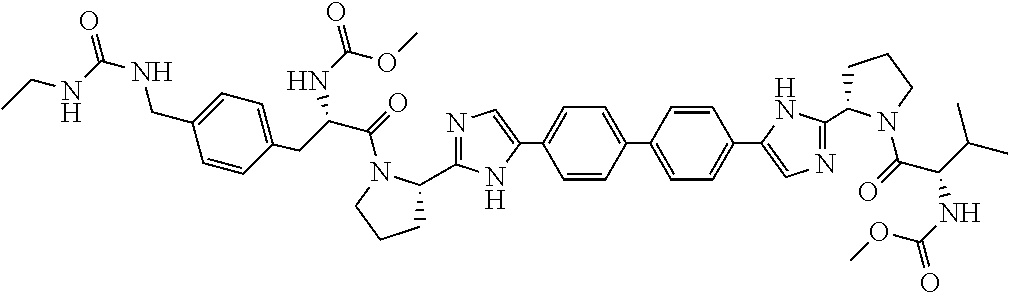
C1=CC(C2=CC=C(C3=CN=C(C4CCCN4C(=O)C(CC4=CC=C(CNC(=O)NCC)C=C4)NC(OC)=O)N3)C=C2)=CC=C1C1=CN=C(C2CCCN2C(=O)C(NC(=O)OC)C(C)C)N1
